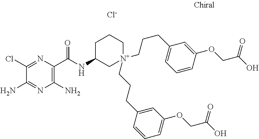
[Cl-].C1(Cl)=NC(C(NC2C[N+](CCCC3=CC(OCC(O)=O)=CC=C3)(CCCC3=CC=CC(OCC(O)=O)=C3)CCC2)=O)=C(N)N=C1N
